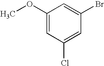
C1(OC)=CC(Cl)=CC(Br)=C1
